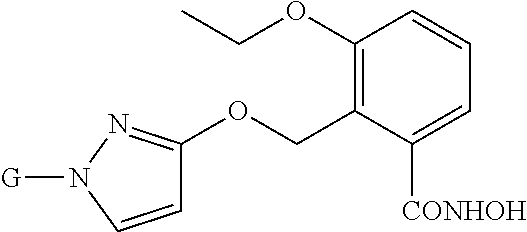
C1(OCC)=C(COC2=NN([G])C=C2)C([CONHOH])=CC=C1
